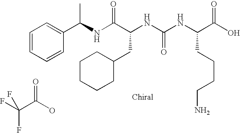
FC(C(O)=O)(F)F.N(C(C(NC(NC(C(O)=O)CCCCN)=O)CC1CCCCC1)=O)C(C1=CC=CC=C1)C
